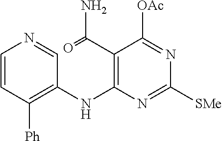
C1=CC([Ph])=C(NC2=C(C(=O)N)C([OAc])=NC([SMe])=N2)C=N1
